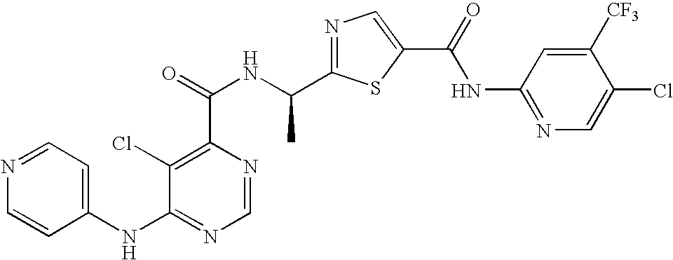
C1=NC(C(=O)NC(C2=NC=C(C(NC3=NC=C(Cl)C([CF3])=C3)=O)S2)C)=C(Cl)C(NC2=CC=NC=C2)=N1
